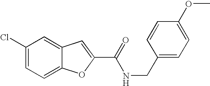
C1(Cl)=CC=C2C(=C1)C=C(C(=O)NCC1=CC=C(OC)C=C1)O2
